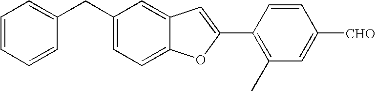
C1=CC(C2=CC3=CC(CC4=CC=CC=C4)=CC=C3O2)=C(C)C=C1[CHO]
